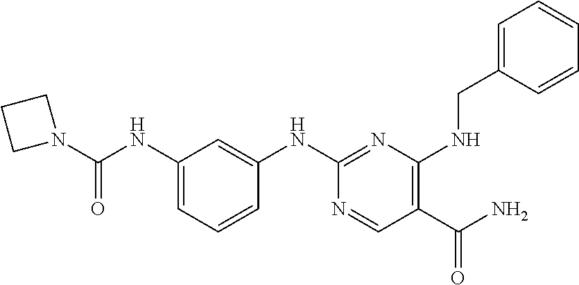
C1(NC(=O)N2CCC2)=CC=CC(NC2=NC(NCC3=CC=CC=C3)=C(C(N)=O)C=N2)=C1
